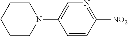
C1CN(C2=CN=C([NO2])C=C2)CCC1
